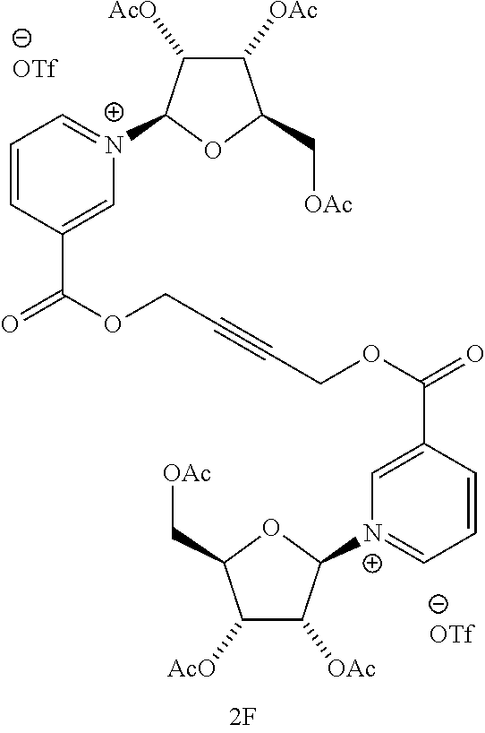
[OTf].C1=CC(C(OCC#CCOC(=O)C2=C[N+](C3C([OAc])C([AcO])C(C[OAc])O3)=CC=C2)=O)=C[N+](C2C([AcO])C([OAc])C(C[OAc])O2)=C1.[OTf]
